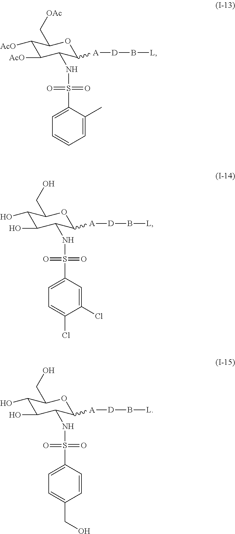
C1(O)C(O)C(NS(=O)(C2=CC=C(Cl)C(Cl)=C2)=O)C([A][D]B[L])OC1CO.C1(O)C(O)C(NS(=O)(C2=CC=C(CO)C=C2)=O)C([A][D]B[L])OC1CO.C1([AcO])C([AcO])C(NS(=O)(C2=CC=CC=C2C)=O)C([A][D]B[L])OC1C[OAc]
